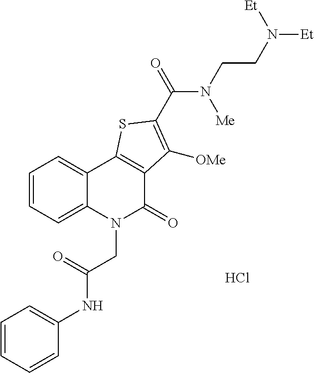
C1=CC=C2C(=C1)C1=C(C(=O)N2CC(NC2=CC=CC=C2)=O)C([OMe])=C(C(=O)N(CCN([Et])[Et])[Me])S1.Cl
